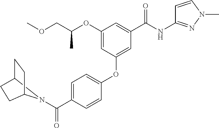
C12CCC(CC1)N2C(C1=CC=C(OC2=CC(C(NC3=NN(C)C=C3)=O)=CC(OC(COC)C)=C2)C=C1)=O
